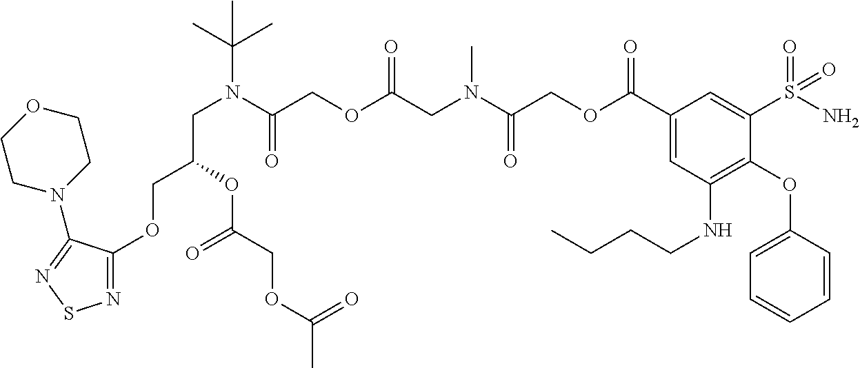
N1=C(OCC(OC(=O)COC(C)=O)CN(C(=O)COC(CN(C(COC(C2=CC(NCCCC)=C(OC3=CC=CC=C3)C(S(N)(=O)=O)=C2)=O)=O)C)=O)C(C)(C)C)C(N2CCOCC2)=NS1
